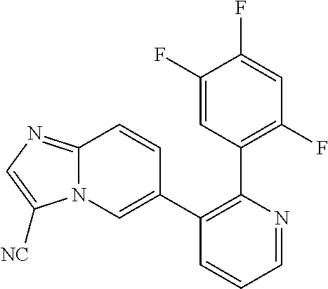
C1=NC(C2=C(F)C=C(F)C(F)=C2)=C(C2=CN3C(=NC=C3[NC])C=C2)C=C1
